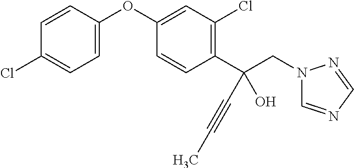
C1=C(OC2=CC(Cl)=C(C(CN3C=NC=N3)(C#CC)O)C=C2)C=CC(Cl)=C1
